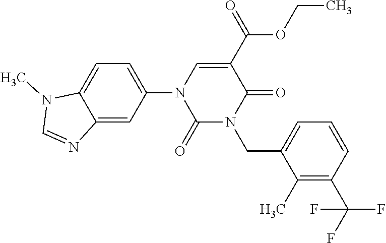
C12=CC(N3C(=O)N(CC4=CC=CC(C(F)(F)F)=C4C)C(=O)C(C(=O)OCC)=C3)=CC=C1N(C)C=N2
